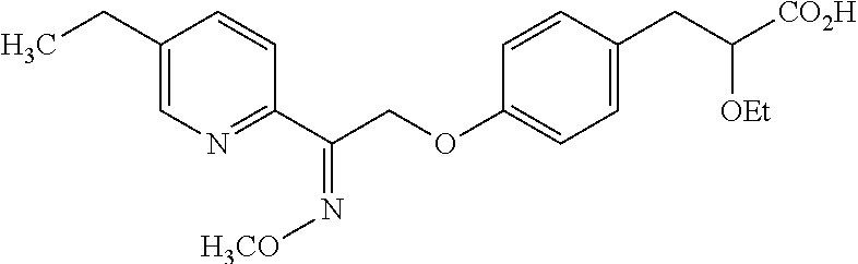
C1(CC)=CN=C(C(COC2=CC=C(CC([CO2H])[OEt])C=C2)=N[H3CO])C=C1
